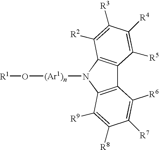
C12=C(N([(Ar1)n]O[R1])C3=C1C([R5])=C([R4])C([R3])=C3[R2])C([R9])=C([R8])C([R7])=C2[R6]
